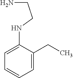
C1(NCCN)=CC=CC=C1CC
